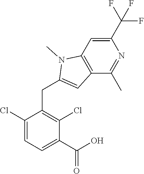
C1(Cl)=CC=C(C(O)=O)C(Cl)=C1CC1=CC2=C(N1C)C=C(C(F)(F)F)N=C2C
